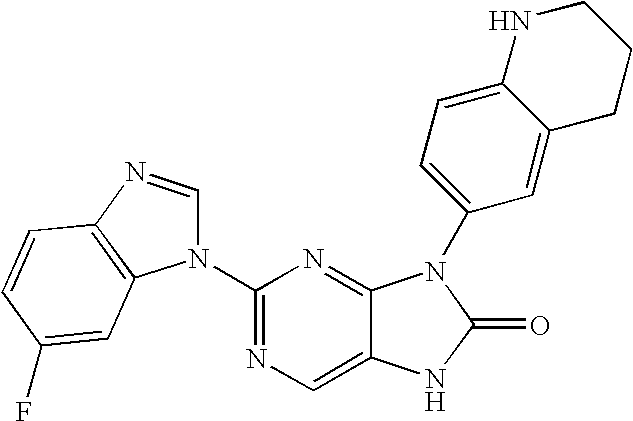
C12=CN=C(N3C=NC4=C3C=C(F)C=C4)N=C1N(C1=CC=C3C(=C1)CCCN3)C(=O)N2
